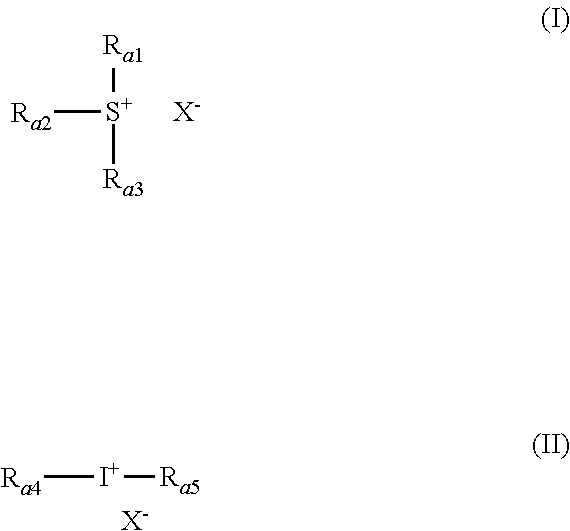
[Ra2][S+]([Ra1])[Ra3].[X-].[Ra4][I+][Ra5].[X-]
